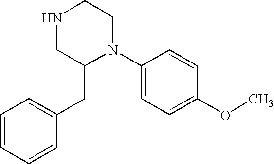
C1=CC=CC(CC2N(C3=CC=C(OC)C=C3)CCNC2)=C1
